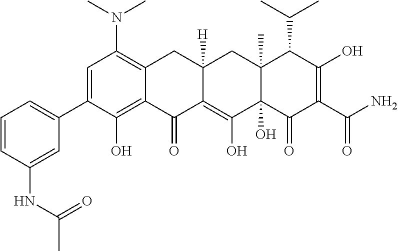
C1=C(C2=CC=CC(NC(C)=O)=C2)C(O)=C2C(=C1N(C)C)CC1([H])C(=C(O)C3(O)C(C)(C1)C(C(C)C)C(O)=C(C(N)=O)C3=O)C2=O
